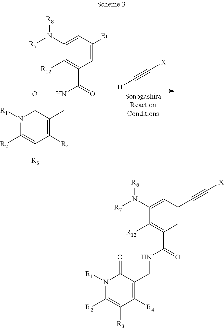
C1(N([R8])[R7])=CC(C#C[X])=CC(C(=O)NCC2=C([R4])C([R3])=C([R2])N([R1])C2=O)=C1[R12].C1(N([R8])[R7])=CC(Br)=CC(C(=O)NCC2=C([R4])C([R3])=C([R2])N([R1])C2=O)=C1[R12].C([H])#C[X]
